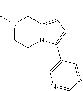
N1(C)CCN2C(=CC=C2C2=CN=CN=C2)C1C
